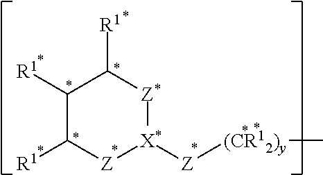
C1([R1])C([R1])[Z][X*]([Z][(CR12)y]C)[Z*]C1[R1]
